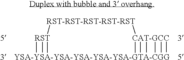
[RST-RST-RST-RST-RST]1[RST][YSA-YSA-YSA-YSA-YSA-YSA-GTA-CGG][CAT-GCC]1
